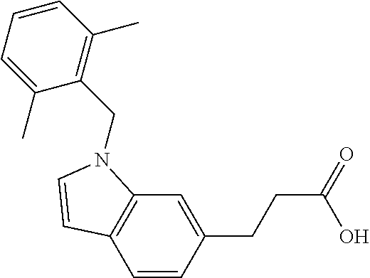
C1=CC(CCC(=O)O)=CC2=C1C=CN2CC1=C(C)C=CC=C1C
